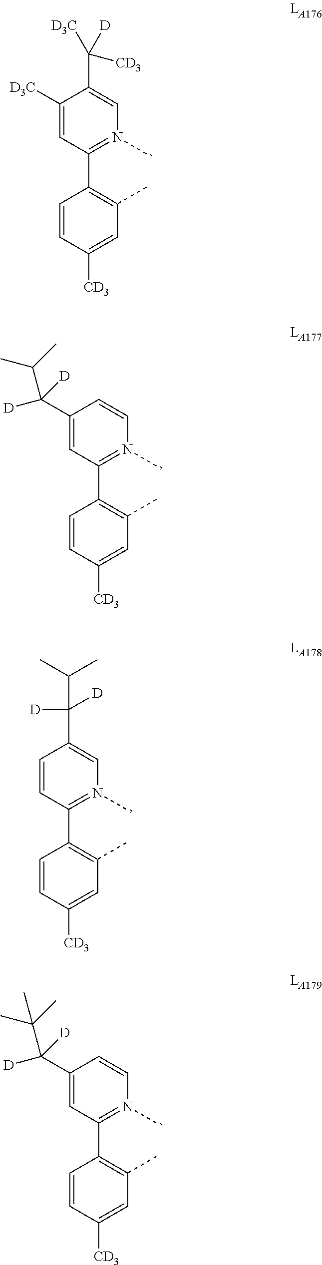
C1([D3C])=CC(C2=C(C)C=C([CD3])C=C2)=N(C)C=C1C([D3C])([CD3])[D].C1(C(C(C)C)([D])[D])=CC(C2=C(C)C=C([CD3])C=C2)=N(C)C=C1.C1=CC(C2=C(C)C=C([CD3])C=C2)=N(C)C=C1C(C(C)C)([D])[D].C1(C(C(C)(C)C)([D])[D])=CC(C2=C(C)C=C([CD3])C=C2)=N(C)C=C1
